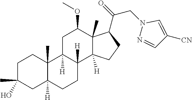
C1C(C)(O)CC2([H])C(C)(C1)C1([H])C([H])(CC2)C2([H])C(C)(C(OC)C1)C(C(=O)CN1N=CC([CN])=C1)CC2
